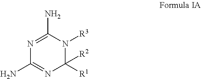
C1([R1])([R2])N([R3])C(N)=NC(N)=N1
